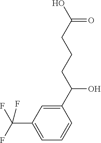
C1(C(CCCC(O)=O)O)=CC(C(F)(F)F)=CC=C1
